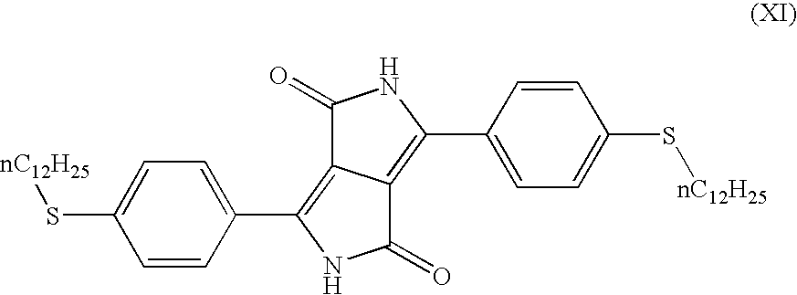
C1(C2=C3C(=C(C4=CC=C(S[nC12H25])C=C4)NC3=O)C(=O)N2)=CC=C(S[nC12H25])C=C1
